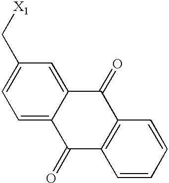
C1=C2C(=CC(C[X1])=C1)C(=O)C1=C(C2=O)C=CC=C1
